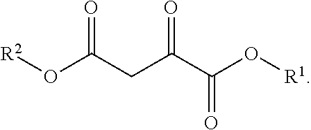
O=C(CC(C(=O)O[R1])=O)O[R2]
